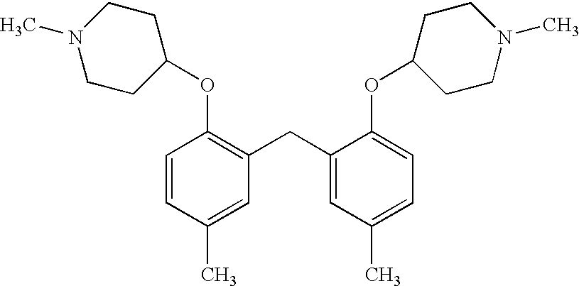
C1=CC(C)=CC(CC2=CC(C)=CC=C2OC2CCN(C)CC2)=C1OC1CCN(C)CC1
